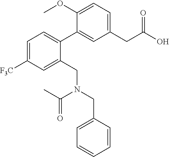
C1=C([F3C])C=C(CN(CC2=CC=CC=C2)C(C)=O)C(C2=CC(CC(O)=O)=CC=C2OC)=C1
